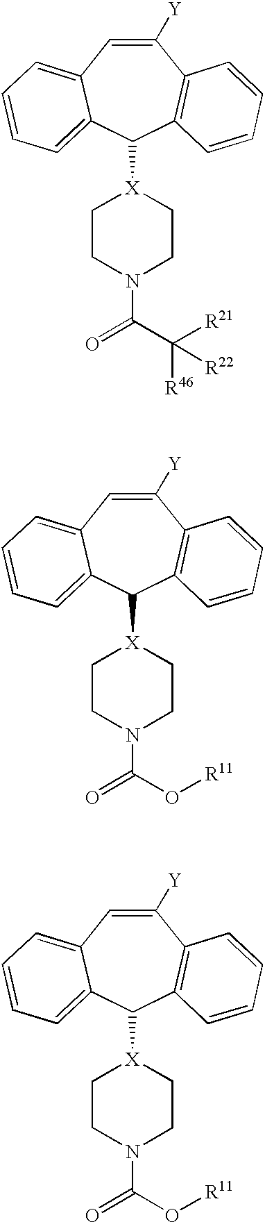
C1([Y])=CC2=CC=CC=C2C([X]2CCN(C(C([R21])([R22])[R46])=O)CC2)C2=C1C=CC=C2.C1([Y])=CC2=CC=CC=C2C([X]2CCN(C(O[R11])=O)CC2)C2=C1C=CC=C2.C1([Y])=CC2=CC=CC=C2C([X]2CCN(C(O[R11])=O)CC2)C2=C1C=CC=C2
